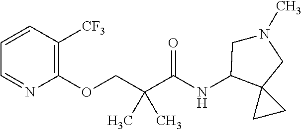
C1(OCC(C(NC2C3(CN(C)C2)CC3)=O)(C)C)=C([CF3])C=CC=N1
